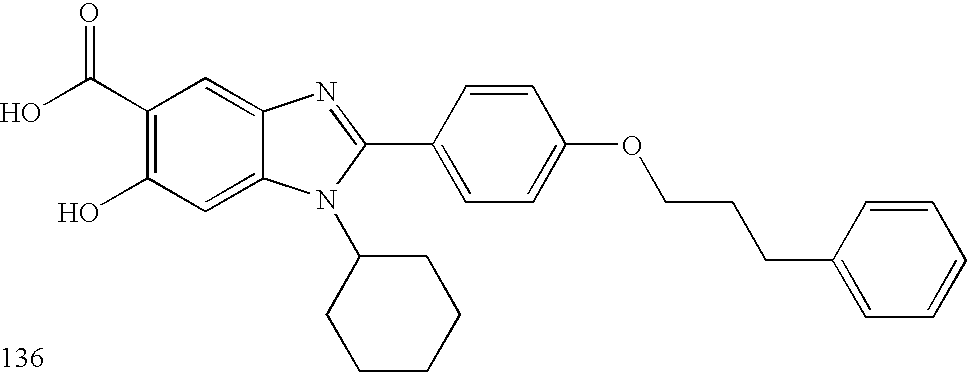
OC(C1=C(O)C=C2C(=C1)N=C(C1=CC=C(OCCCC3=CC=CC=C3)C=C1)N2C1CCCCC1)=O
